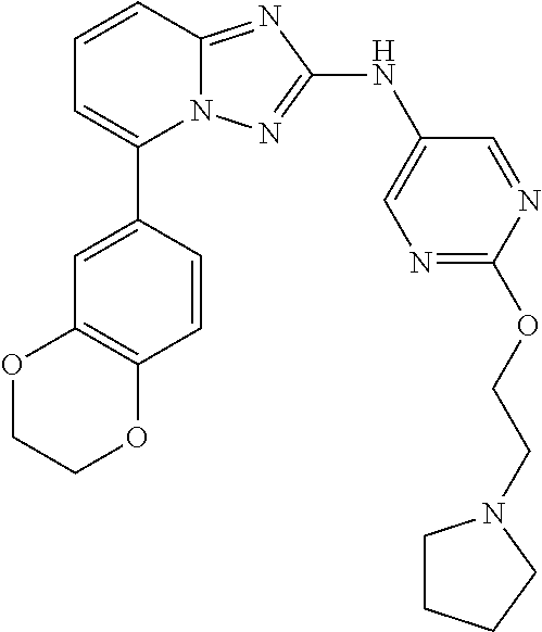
C1=CC2=NC(NC3=CN=C(OCCN4CCCC4)N=C3)=NN2C(C2=CC3=C(C=C2)OCCO3)=C1
